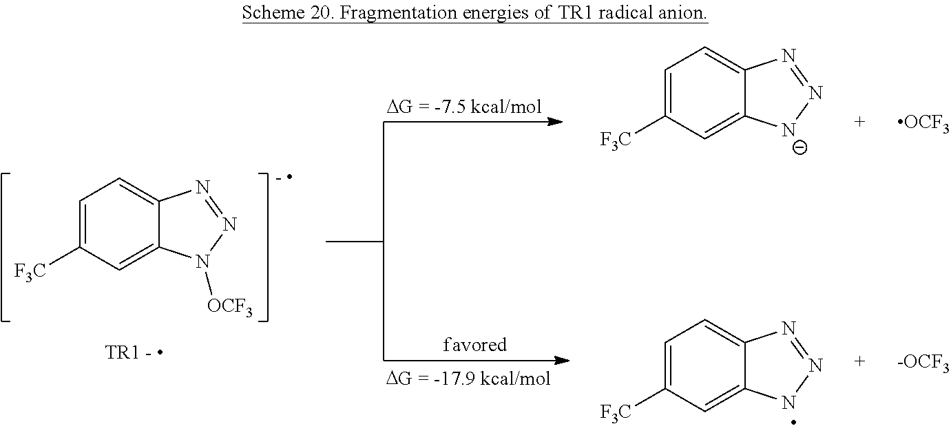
C1=C([F3C])C=C2C(=C1)N=NN2[OCF3].[OCF3].C1=C([F3C])C=C2C(=C1)N=N[N-]2.C1=C([F3C])C=C2C(=C1)N=NN2
